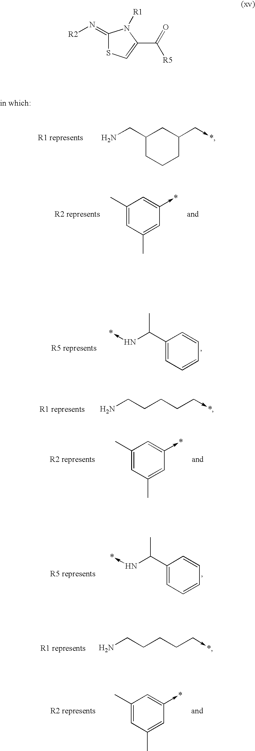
C1(=N[R2])SC=C(C([R5])=O)N1[R1].C1(CN)CCCC(C->*)C1.C1(C)=CC(C)=CC(->*)=C1.C1(C(C)N->*)=CC=CC=C1.NCCCCC->*.C1(C)=CC(C)=CC(->*)=C1.C1(C(C)N->*)=CC=CC=C1.NCCCCC->*.C1(C)=CC(C)=CC(->*)=C1
